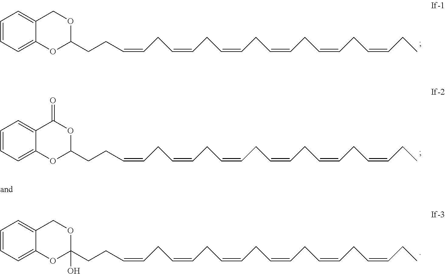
C(C=CCC=CCC=CCC=CCC=CCC=CCC)CC1OCC2=CC=CC=C2O1.C(C=CCC=CCC=CCC=CCC=CCC=CCC)CC1OC(=O)C2=CC=CC=C2O1.C(C=CCC=CCC=CCC=CCC=CCC=CCC)CC1(O)OCC2=CC=CC=C2O1
